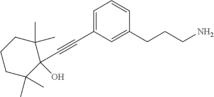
C1=C(C#CC2(O)C(C)(C)CCCC2(C)C)C=C(CCCN)C=C1
